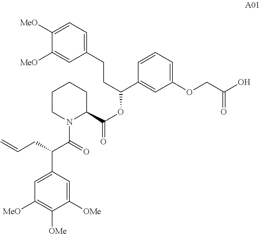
C1CN(C(=O)C(C2=CC([MeO])=C([OMe])C([OMe])=C2)CC=C)C(C(=O)OC(C2=CC(OCC(O)=O)=CC=C2)CCC2=CC=C([MeO])C([MeO])=C2)CC1
